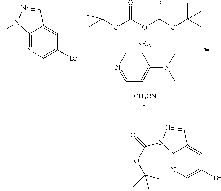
CC(OC(OC(OC(C)(C)C)=O)=O)(C)C.[NEt3].C1=CN=CC=C1N(C)C.C12=NC=C(Br)C=C1C=NN2[H].C12=NC=C(Br)C=C1C=NN2C(=O)OC(C)(C)C
